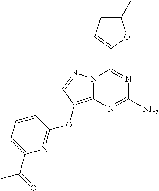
N12C(=C(OC3=NC(C(C)=O)=CC=C3)C=N1)N=C(N)N=C2C1=CC=C(C)O1
